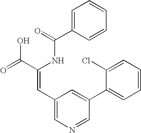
C1=C(C(=O)NC(C(=O)O)=CC2=CN=CC(C3=CC=CC=C3Cl)=C2)C=CC=C1
